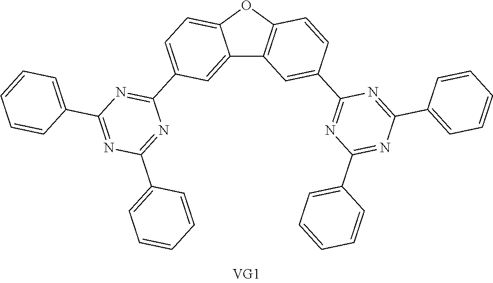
C12=CC(C3=NC(C4=CC=CC=C4)=NC(C4=CC=CC=C4)=N3)=CC=C1OC1=C2C=C(C2=NC(C3=CC=CC=C3)=NC(C3=CC=CC=C3)=N2)C=C1
